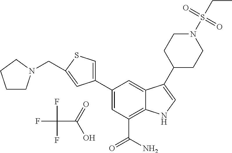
FC(F)(F)C(=O)O.C1=C(C2=CSC(CN3CCCC3)=C2)C=C2C(=C1C(N)=O)NC=C2C1CCN(S(CC)(=O)=O)CC1
